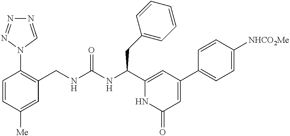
C1=CC([Me])=CC(CNC(NC(CC2=CC=CC=C2)C2=CC(C3=CC=C([NHCO2Me])C=C3)=CC(=O)N2)=O)=C1N1C=NN=N1
